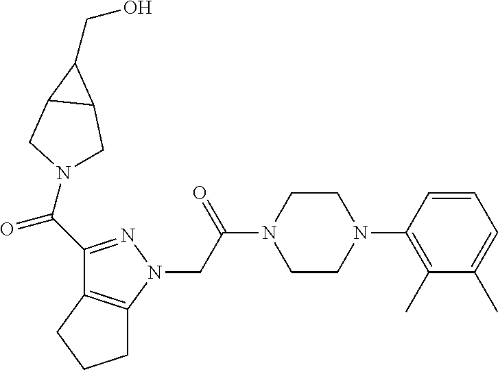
C(C(N1CCN(C2=C(C)C(C)=CC=C2)CC1)=O)N1N=C(C(=O)N2CC3C(C2)C3CO)C2=C1CCC2
